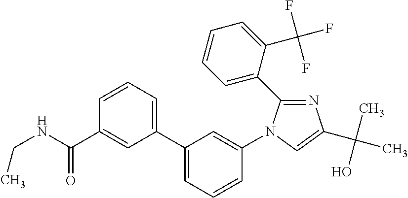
C1=CC=C(C2=CC=CC(N3C(C4=CC=CC=C4C(F)(F)F)=NC(C(C)(O)C)=C3)=C2)C=C1C(NCC)=O
